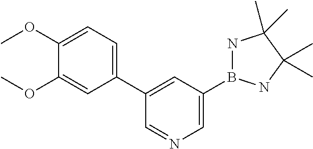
C1(C2=CC(B3NC(C)(C)C(C)(C)N3)=CN=C2)=CC=C(OC)C(OC)=C1
